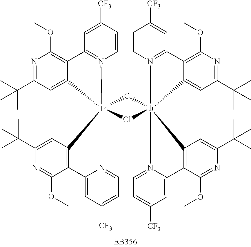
C1=C([CF3])C=CN2=C1C1=C(OC)N=C(C(C)(C)C)C=C1[Ir]213(Cl[Ir]24(Cl1)(N1=C(C=C([CF3])C=C1)C1=C(OC)N=C(C(C)(C)C)C=C21)N1=CC=C([CF3])C=C1C1=C4C=C(C(C)(C)C)N=C1OC)N1=CC=C([CF3])C=C1C1=C3C=C(C(C)(C)C)N=C1OC
